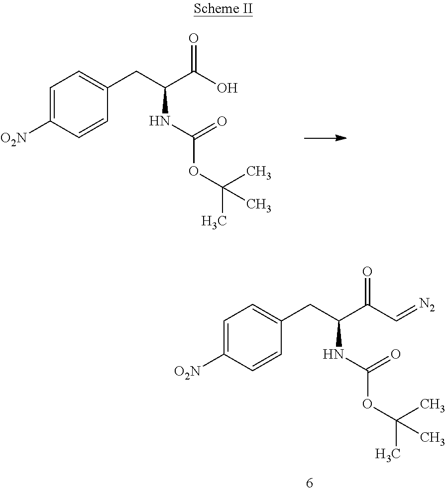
C1=C([O2N])C=CC(CC(C(O)=O)NC(OC(C)(C)C)=O)=C1.C1=C([O2N])C=CC(CC(C(C=[N2])=O)NC(OC(C)(C)C)=O)=C1
